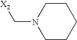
[X2]CN1CCCCC1
